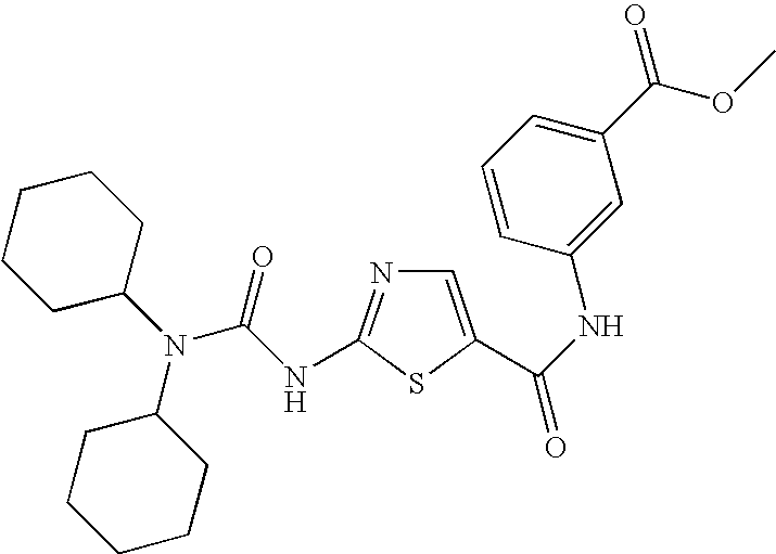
C1=C(C(=O)NC2=CC(C(OC)=O)=CC=C2)SC(NC(N(C2CCCCC2)C2CCCCC2)=O)=N1
